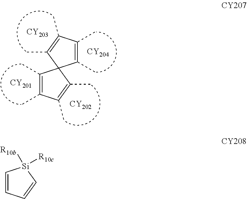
[CY201].[CY202].[CY204].[CY203].C1(C)=C(C)C(C)=C(C)C12C(C)=C(C)C(C)=C2C.C1=CC=C[Si]1([R10c])[R10b]
